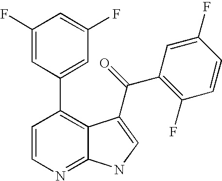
C1=CC(C2=CC(F)=CC(F)=C2)=C2C(=N1)NC=C2C(C1=C(F)C=CC(F)=C1)=O
